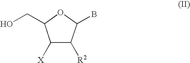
C1([X])C([R2])C(B)OC1CO
